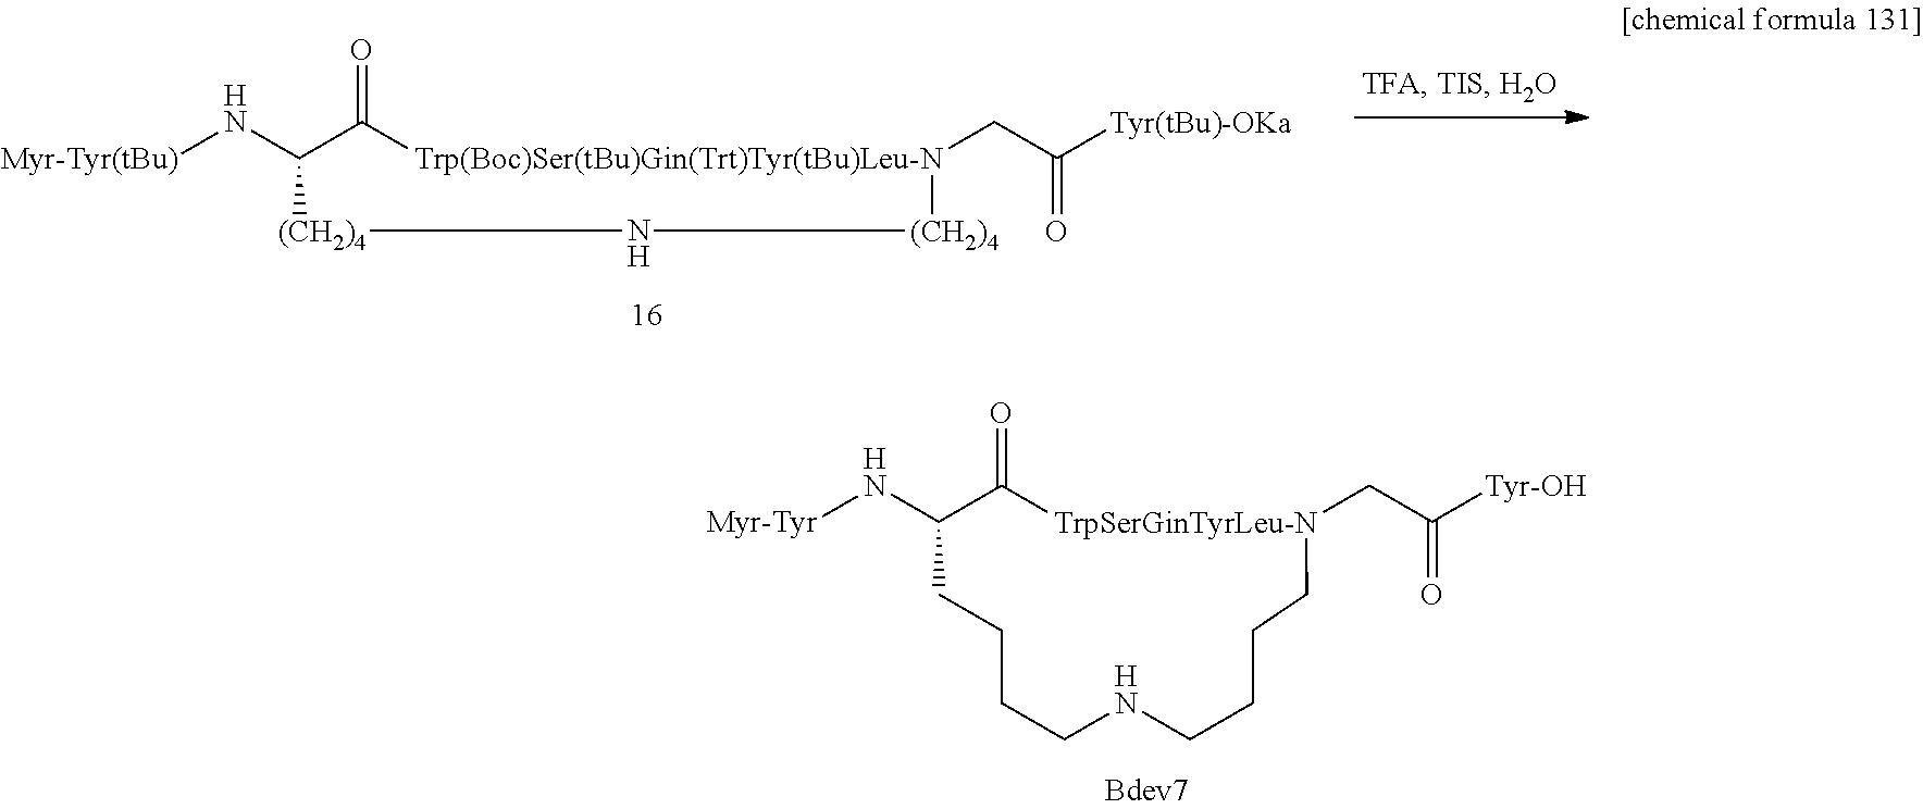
[Myr-Tyr(tBu)]NC1C(=O)[Trp(Boc)Ser(tBu)Gin(Trt)Tyr(tBu)Leu-N](CC([Tyr(tBu)-OKa])=O)[(CH2)4]N[(CH2)4]1.[Myr-Tyr]NC1C(=O)[TrpSerGinTyrLeu-N](CC([Tyr-OH])=O)CCCCNCCCC1
